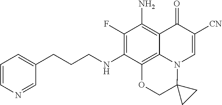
C1(F)=C(NCCCC2=CC=CN=C2)C2=C3C(=C1N)C(=O)C([CN])=CN3C1(CO2)CC1
